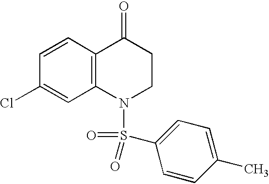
C1=CC2=C(C=C1Cl)N(S(C1=CC=C(C)C=C1)(=O)=O)CCC2=O
